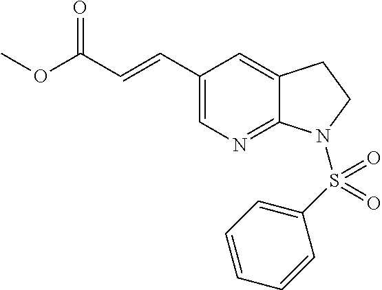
COC(C=CC1=CN=C2C(=C1)CCN2S(C1=CC=CC=C1)(=O)=O)=O
